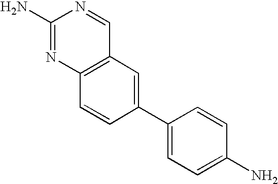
C1=C(C2=CC3=C(C=C2)N=C(N)N=C3)C=CC(N)=C1
